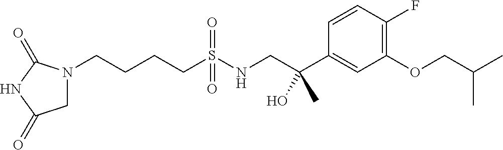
N1(CCCCS(NCC(C2=CC(OCC(C)C)=C(F)C=C2)(C)O)(=O)=O)CC(=O)NC1=O
